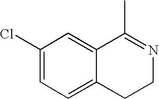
C1(Cl)=CC=C2C(=C1)C(C)=NCC2
